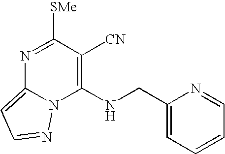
N1=C([SMe])C([CN])=C(NCC2=CC=CC=N2)N2C1=CC=N2
